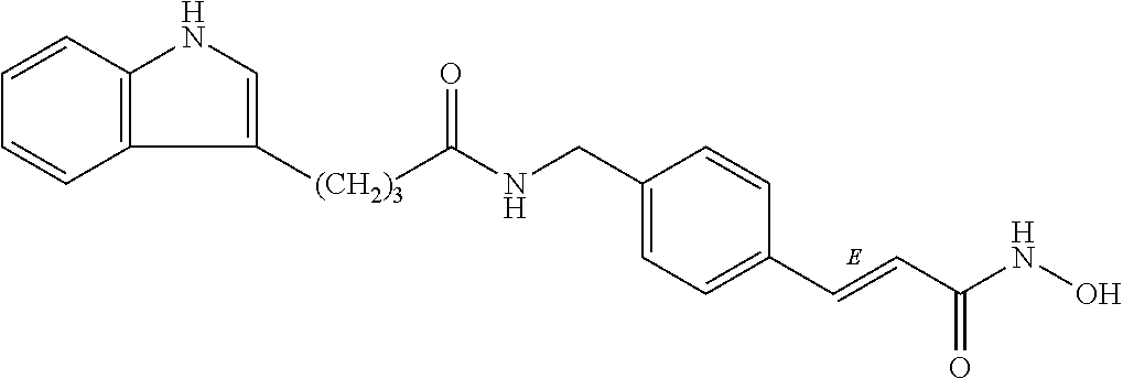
C1=CC(CNC([(CH2)3]C2=CNC3=C2C=CC=C3)=O)=CC=C1C=CC(NO)=O
